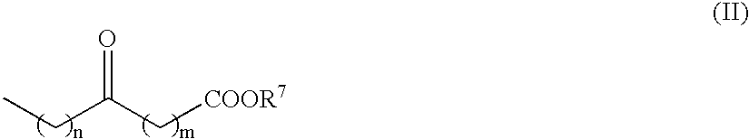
CCC(C[COOR7])=O
